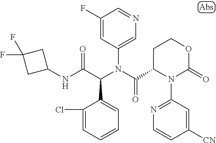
C1=CC=C(Cl)C(C(C(NC2CC(F)(F)C2)=O)N(C(=O)C2N(C3=NC=CC([CN])=C3)C(=O)OCC2)C2=CN=CC(F)=C2)=C1
